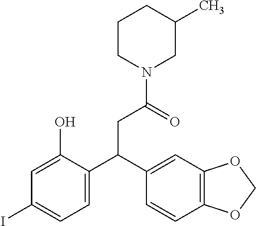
C1=C(O)C(C(C2=CC3=C(C=C2)OCO3)CC(N2CC(C)CCC2)=O)=CC=C1I
